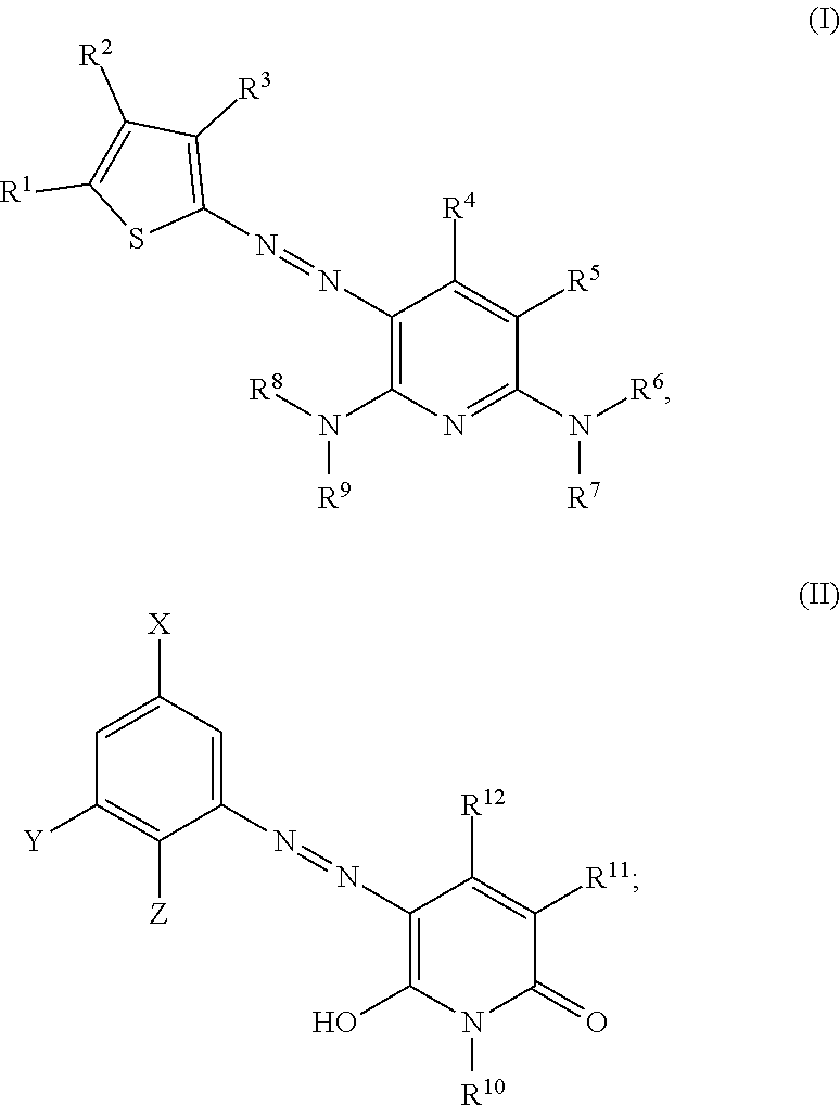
C1(N=NC2=C([R3])C([R2])=C([R1])S2)=C(N([R8])[R9])N=C(N([R6])[R7])C([R5])=C1[R4].C1=C([X])C=C(N=NC2=C(O)N([R10])C(=O)C([R11])=C2[R12])C([Z])=C1[Y]
